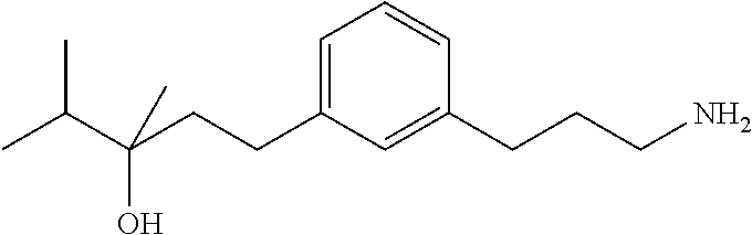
C(C(CCC1=CC=CC(CCCN)=C1)(O)C)(C)C
